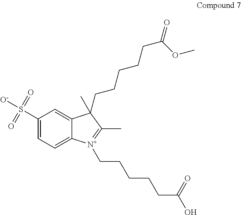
C1(S([O-])(=O)=O)=CC=C2C(=C1)C(C)(CCCCCC(=O)OC)C(C)=[N+]2CCCCCC(O)=O
